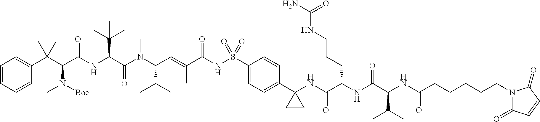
C1=CC=CC(C(C(C(NC(C(N(C(C=C(C(NS(C2=CC=C(C3(NC(C(NC(C(NC(CCCCCN4C(=O)C=CC4=O)=O)C(C)C)=O)CCCNC(N)=O)=O)CC3)C=C2)(=O)=O)=O)C)C(C)C)C)=O)C(C)(C)C)=O)N(C)[Boc])(C)C)=C1
